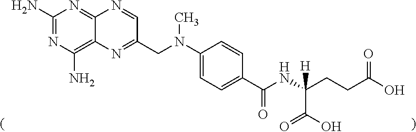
C1(N)=NC(N)=C2C(=N1)N=CC(CN(C1=CC=C(C(NC(CCC(O)=O)(C(O)=O)[H])=O)C=C1)C)=N2
